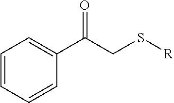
C1=CC=CC(C(CS[R])=O)=C1
